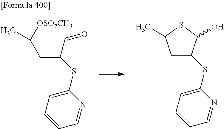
[OSO2CH3]C(C)CC(SC1=CC=CC=N1)C=O.S(C1=CC=CC=N1)C1CC(C)SC1O
